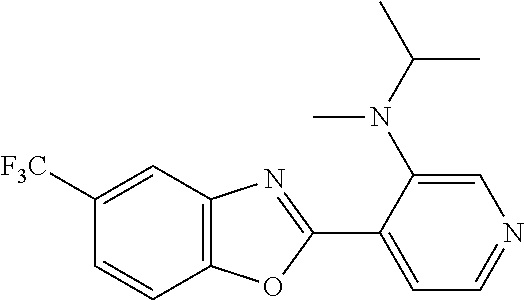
C1=C([F3C])C=CC2=C1N=C(C1=CC=NC=C1N(C(C)C)C)O2
